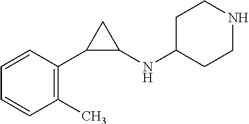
C1(C2C(NC3CCNCC3)C2)=C(C)C=CC=C1
